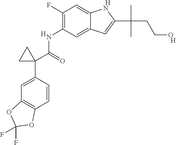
C1(F)=C(NC(C2(C3=CC4=C(C=C3)OC(F)(F)O4)CC2)=O)C=C2C(=C1)NC(C(C)(C)CCO)=C2.[H].[H].[H]
